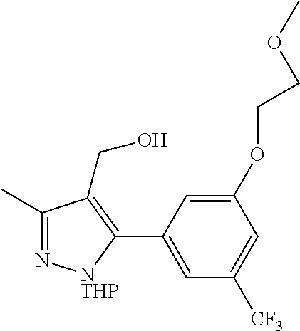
C1(C)=N[NTHP]C(C2=CC([CF3])=CC(OCCOC)=C2)=C1CO
